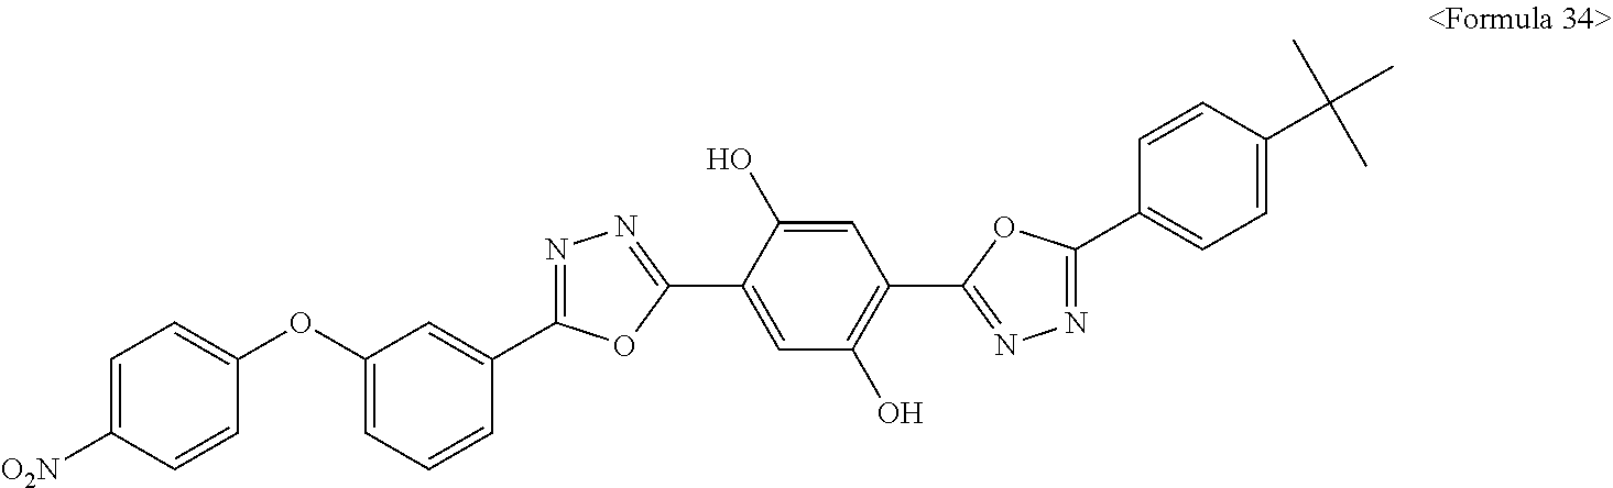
C1=C([O2N])C=CC(OC2=CC=CC(C3=NN=C(C4=CC(O)=C(C5=NN=C(C6=CC=C(C(C)(C)C)C=C6)O5)C=C4O)O3)=C2)=C1
